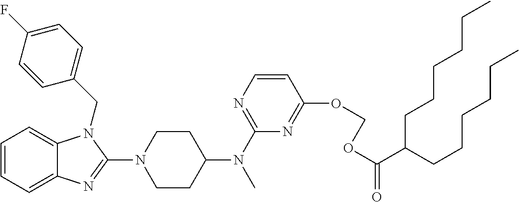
C1=CC=C2C(=C1)N(CC1=CC=C(F)C=C1)C(N1CCC(N(C3=NC=CC(OCOC(=O)C(CCCCCC)CCCCCC)=N3)C)CC1)=N2
